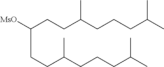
C(CCC(CCCC(C)C)C)([MsO])CCC(CCCC(C)C)C
